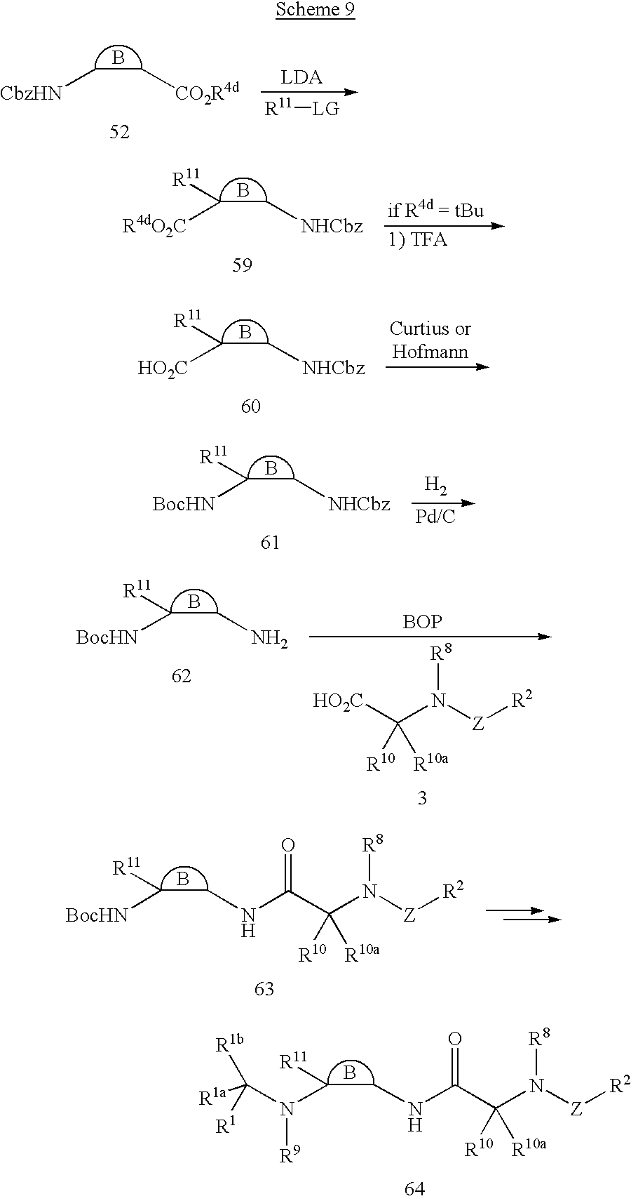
[LDA].[R11][LG].B.C(C[CO2R4d])[CbzHN].B.C(C[NHCbz])([R4dO2C])[R11].B.C(C[NHCbz])([HO2C])[R11].B.C(C[NHCbz])([BocHN])[R11].[H2].[BOP].[HO2C]C(N([Z][R2])[R8])([R10])[R10a].B.C(CN)([BocHN])[R11].C(N([Z][R2])[R8])([R10])([R10a])C(NCC([BocHN])[R11])=O.B.C(N([Z][R2])[R8])([R10])([R10a])C(NCC(N([R9])C([R1a])([R1b])[R1])[R11])=O.B
